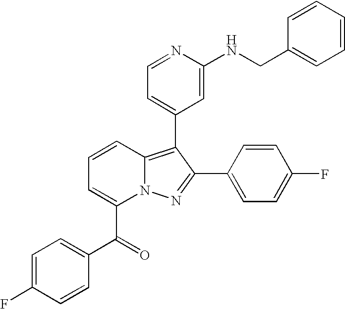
C1=CC2=C(C3=CC=NC(NCC4=CC=CC=C4)=C3)C(C3=CC=C(F)C=C3)=NN2C(C(=O)C2=CC=C(F)C=C2)=C1
